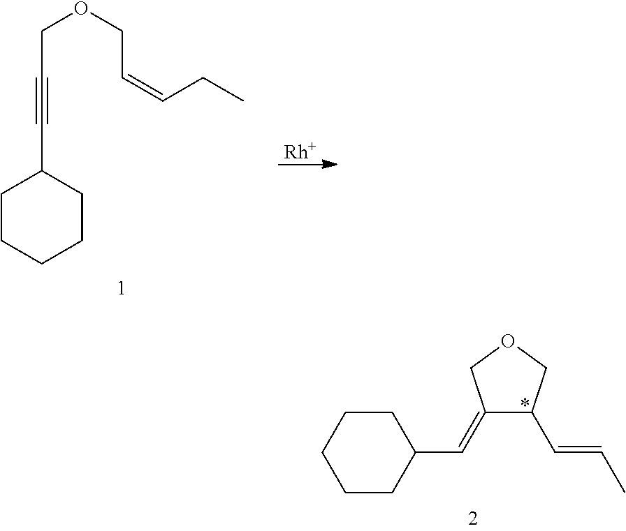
C1CCCCC1C#CCOCC=CCC.[Rh].C1(=CC2CCCCC2)C(C=CC)COC1
